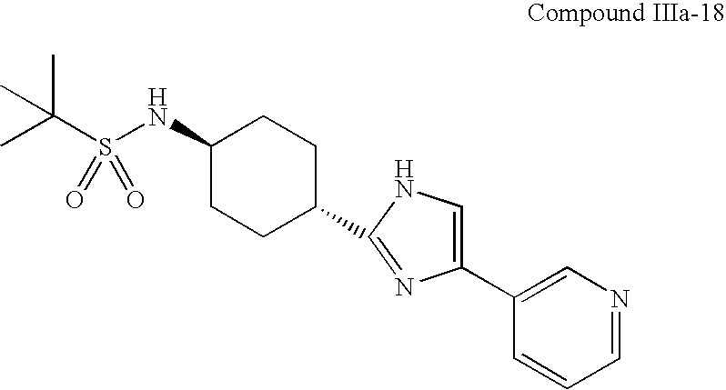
C1(NS(C(C)(C)C)(=O)=O)CCC(C2=NC(C3=CN=CC=C3)=CN2)CC1
